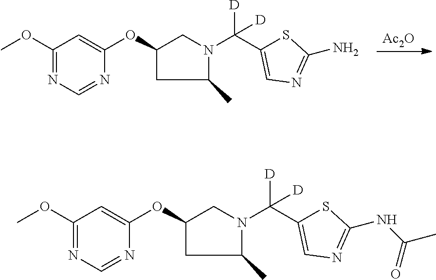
[Ac2O].[D]C(C1=CN=C(N)S1)([D])N1CC(OC2=CC(OC)=NC=N2)CC1C.[D]C(C1=CN=C(NC(C)=O)S1)([D])N1CC(OC2=CC(OC)=NC=N2)CC1C
